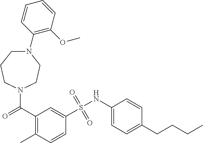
C(=O)(C1=C(C)C=CC(S(NC2=CC=C(CCCC)C=C2)(=O)=O)=C1)N1CCN(C2=C(OC)C=CC=C2)CCC1
